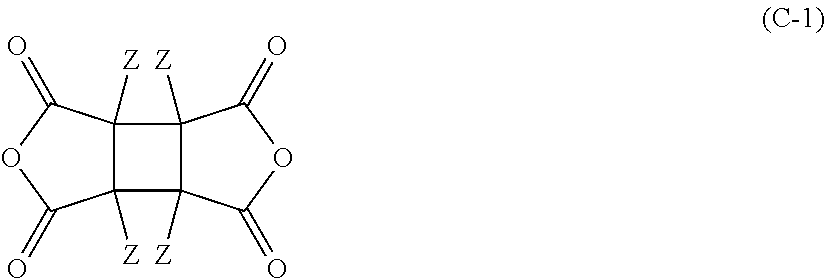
C12([Z])C([Z])(C(=O)OC1=O)C1([Z])C2([Z])C(=O)OC1=O
